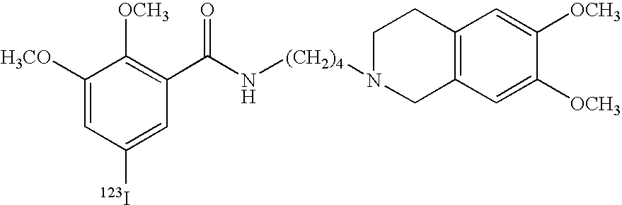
C1([H3CO])=CC([123I])=CC(C(N[(CH2)4]N2CCC3=C(C=C([OCH3])C([OCH3])=C3)C2)=O)=C1[OCH3]
